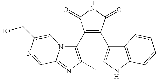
C1(C2=C(C)N=C3N2C=C(CO)N=C3)=C(C2=CNC3=C2C=CC=C3)C(=O)NC1=O
